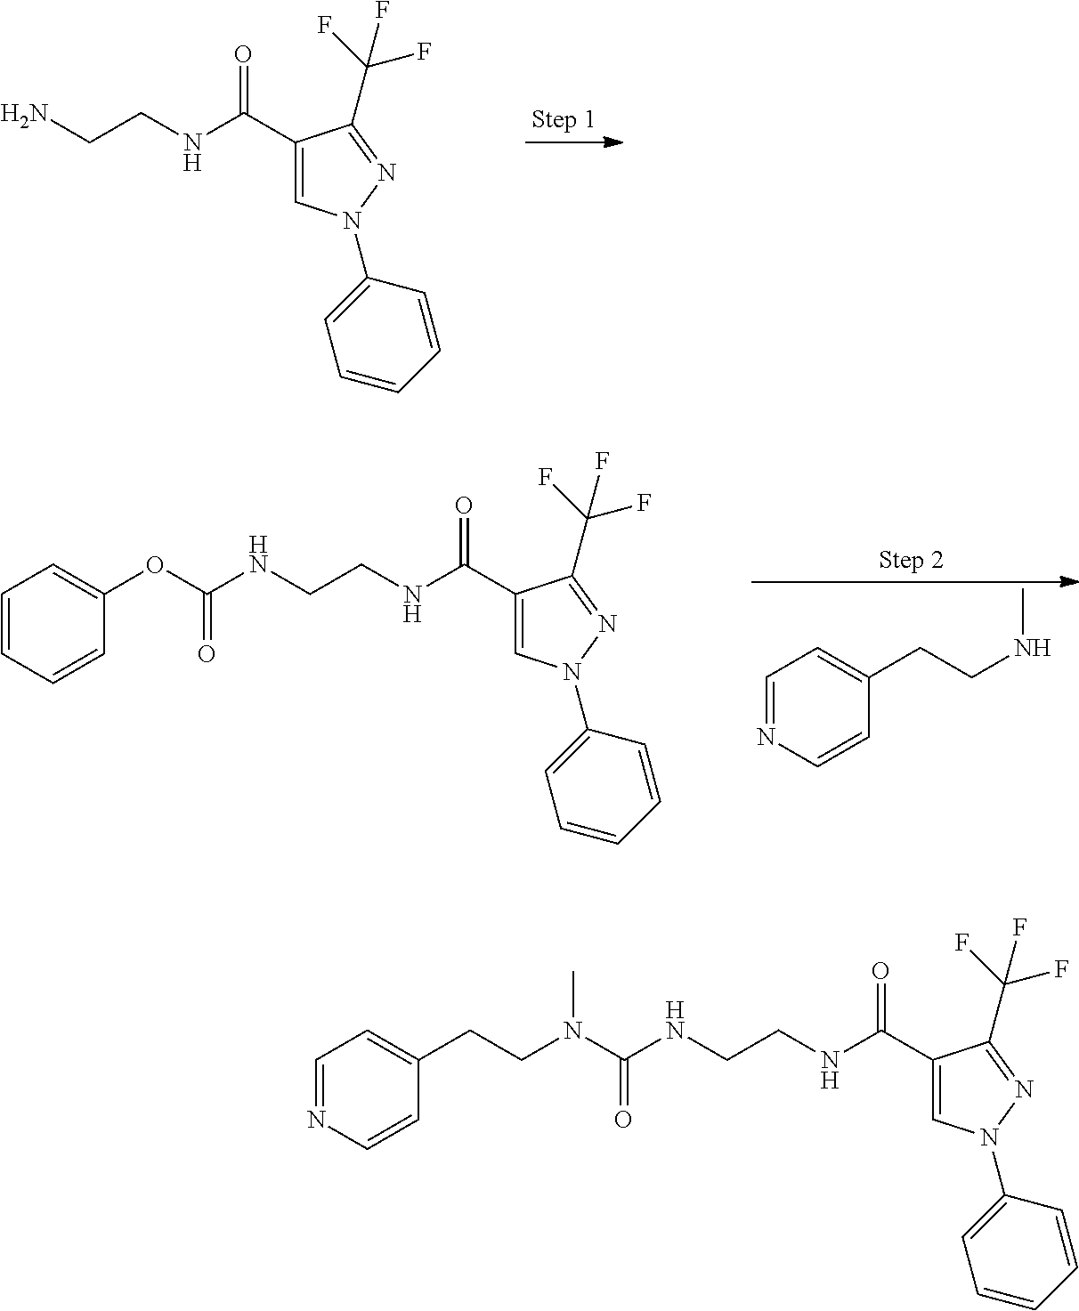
C1(C(NCCN)=O)=CN(C2=CC=CC=C2)N=C1C(F)(F)F.C1(C(NCCNC(OC2=CC=CC=C2)=O)=O)=CN(C2=CC=CC=C2)N=C1C(F)(F)F.C1=NC=CC(CCNC)=C1.C1(C(NCCNC(N(CCC2=CC=NC=C2)C)=O)=O)=CN(C2=CC=CC=C2)N=C1C(F)(F)F
